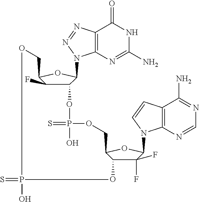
C12=C(N=C(N)NC1=O)N(C1C(OP(=S)(O)OCC3OC(N4C5=C(C(N)=NC=N5)C=C4)C(F)(F)C3O)C(F)C(CO)O1)N=N2.S=PO
